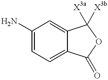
C1(N)=CC=C2C(=C1)C([X3b])([X3a])OC2=O
